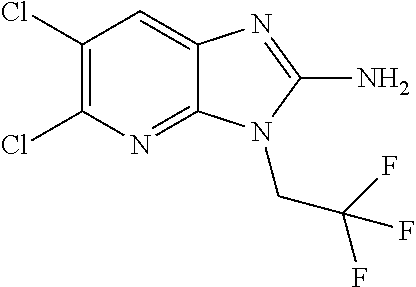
C1(Cl)=C(Cl)N=C2C(=C1)N=C(N)N2CC(F)(F)F
